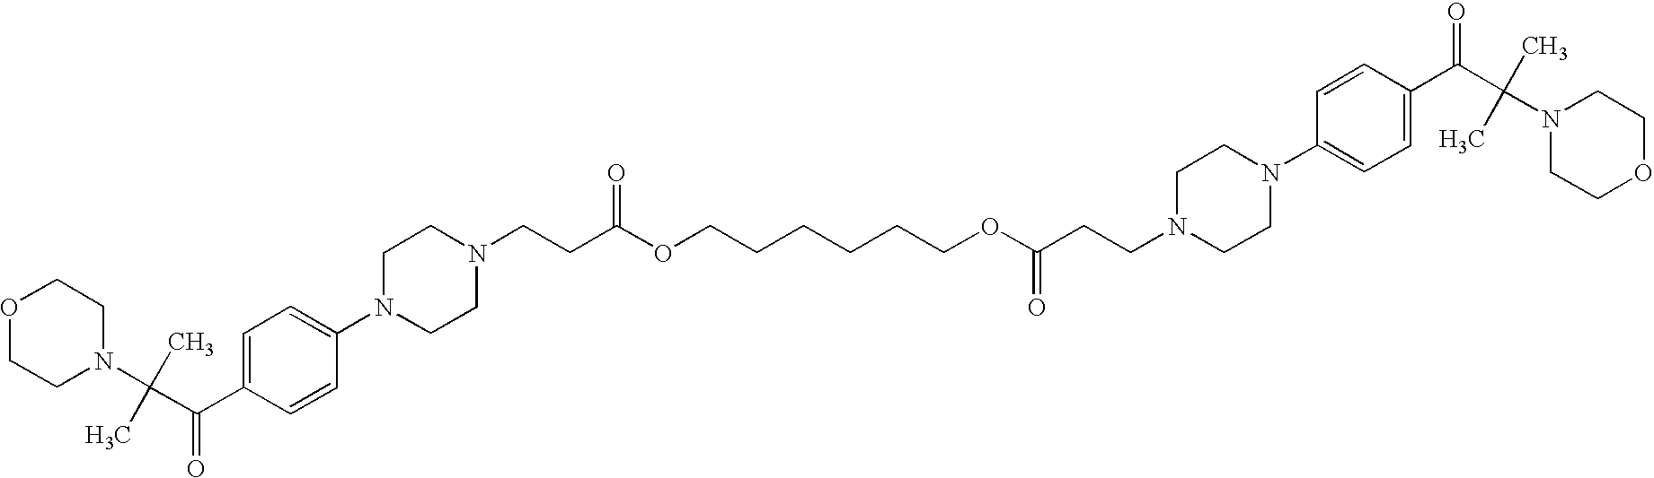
C(C(C1=CC=C(N2CCN(CCC(OCCCCCCOC(CCN3CCN(C4=CC=C(C(C(C)(C)N5CCOCC5)=O)C=C4)CC3)=O)=O)CC2)C=C1)=O)(C)(C)N1CCOCC1
